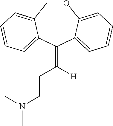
O1CC2=CC=CC=C2C(=C(CCN(C)C)[H])C2=CC=CC=C12
